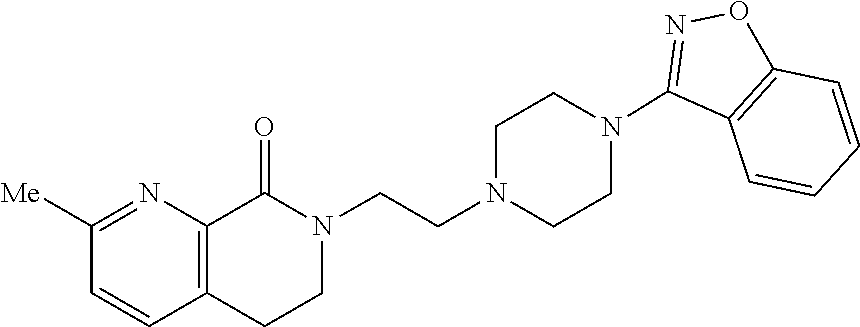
C12=C(CCN(CCN3CCN(C4=NOC5=C4C=CC=C5)CC3)C1=O)C=CC([Me])=N2
